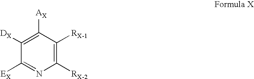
C1([DX])=C([AX])C([RX-1])=C([RX-2])N=C1[EX]
